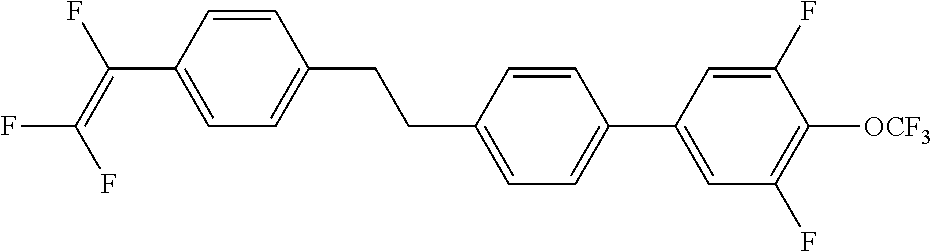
C1=CC(C(=C(F)F)F)=CC=C1CCC1=CC=C(C2=CC(F)=C([OCF3])C(F)=C2)C=C1
